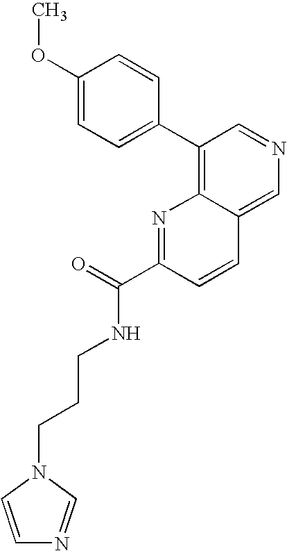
C1(OC)=CC=C(C2=C3C(=CN=C2)C=CC(C(=O)NCCCN2C=CN=C2)=N3)C=C1
